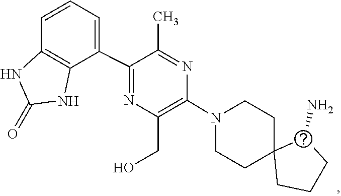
C1C2(CCCC2N)CCN(C2=C(CO)N=C(C3=CC=CC4=C3NC(=O)N4)C(C)=N2)C1
